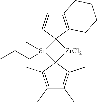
C12=C(C3(C=C1)[Si](CCC)(C)C1([ZrCl2]3)C(C)=C(C)C(C)=C1C)CCCC2
